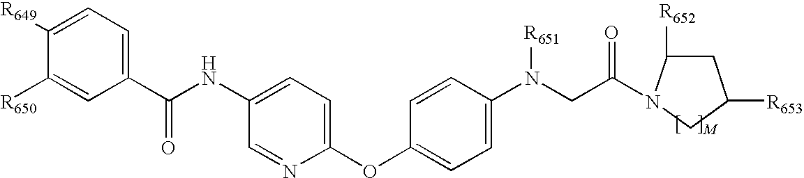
C1([R650])=CC(C(NC2=CC=C(OC3=CC=C(N(CC(=O)N4C([R652])CC([R653])C4)[R651])C=C3)N=C2)=O)=CC=C1[R649]
